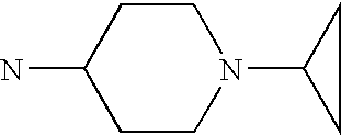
C1C(N)CCN(C2CC2)C1
